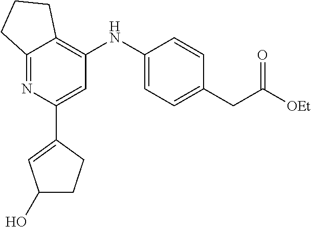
C12=NC(C3=CC(O)CC3)=CC(NC3=CC=C(CC([OEt])=O)C=C3)=C1CCC2
